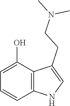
C1=CC2=C(C(O)=C1)C(CCN(C)C)=CN2
